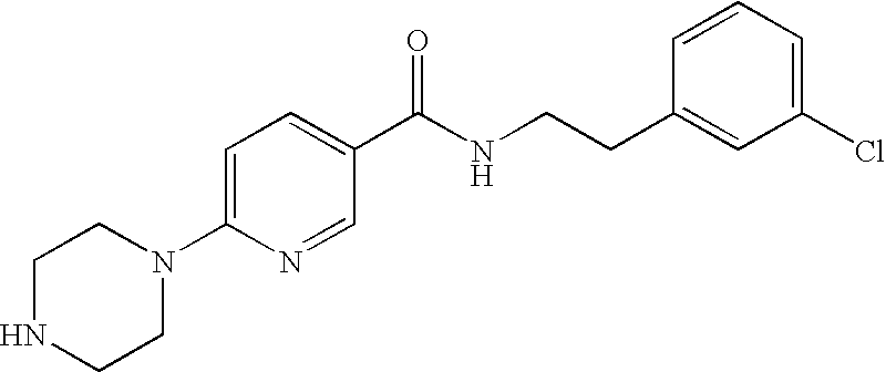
N1(C2=CC=C(C(NCCC3=CC(Cl)=CC=C3)=O)C=N2)CCNCC1
